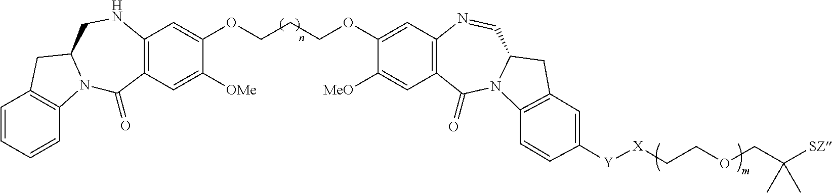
C1=CC=CC2=C1CC1N2C(=O)C2=C(NC1)C=C(OCCCOC1=CC3=C(C=C1[MeO])C(=O)N1C(C=N3)CC3=C1C=CC([Y][X]CCOCC([SZ])(C)C)=C3)C([OMe])=C2
